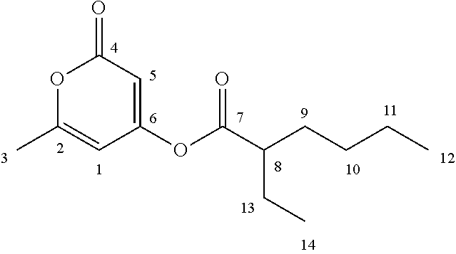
C1(OC(C(CCCC)CC)=O)=CC(=O)OC(C)=C1
